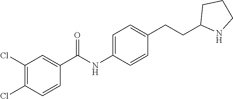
C1(Cl)=C(Cl)C=CC(C(NC2=CC=C(CCC3NCCC3)C=C2)=O)=C1
